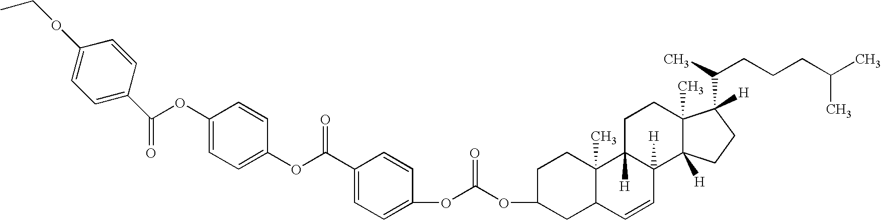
C1(OC(OC2=CC=C(C(OC3=CC=C(OC(C4=CC=C(OCC)C=C4)=O)C=C3)=O)C=C2)=O)CC2C(C)(CC1)C1([H])C([H])(C=C2)C2([H])C(C)(CC1)C([H])(C(C)CCCC(C)C)CC2
